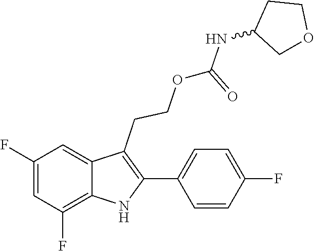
C1(C2=C(CCOC(=O)NC3CCOC3)C3=CC(F)=CC(F)=C3N2)=CC=C(F)C=C1
